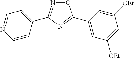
C1(C2=NOC(C3=CC([OEt])=CC([OEt])=C3)=N2)=CC=NC=C1
